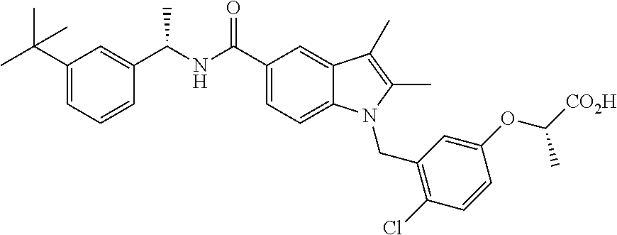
C1=C(C(C)(C)C)C=C(C(NC(C2=CC=C3C(=C2)C(C)=C(C)N3CC2=C(Cl)C=CC(OC(C)[CO2H])=C2)=O)C)C=C1
